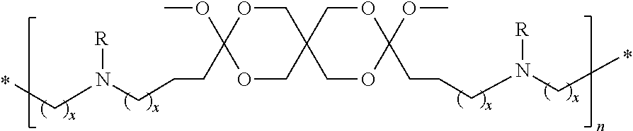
C(N([R])CCCC1(OC)OCC2(CO1)COC(OC)(CCCN([R])CC)OC2)C
